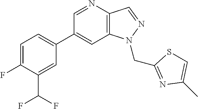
C1(C2=CC=C(F)C(C(F)F)=C2)=CC2=C(C=NN2CC2=NC(C)=CS2)N=C1
